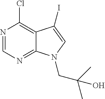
N1=CN=C2C(=C1Cl)C(I)=CN2CC(C)(C)O
